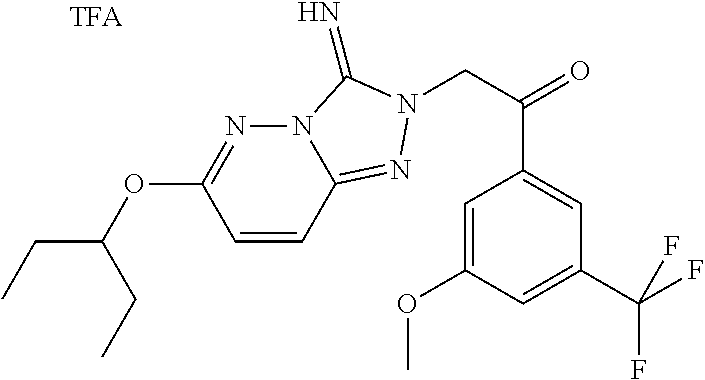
C1=CC2=NN(CC(=O)C3=CC(C(F)(F)F)=CC(OC)=C3)C(=N)N2N=C1OC(CC)CC
